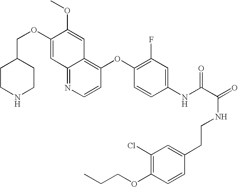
C12=NC=CC(OC3=C(F)C=C(NC(C(=O)NCCC4=CC(Cl)=C(OCCC)C=C4)=O)C=C3)=C1C=C(OC)C(OCC1CCNCC1)=C2
